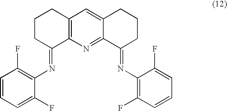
C12=C(N=C3C(=C1)CCCC3=NC1=C(F)C=CC=C1F)C(=NC1=C(F)C=CC=C1F)CCC2
